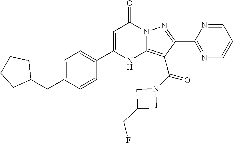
C1=C(C2=CC=C(CC3CCCC3)C=C2)NC2=C(C(=O)N3CC(CF)C3)C(C3=NC=CC=N3)=NN2C1=O
